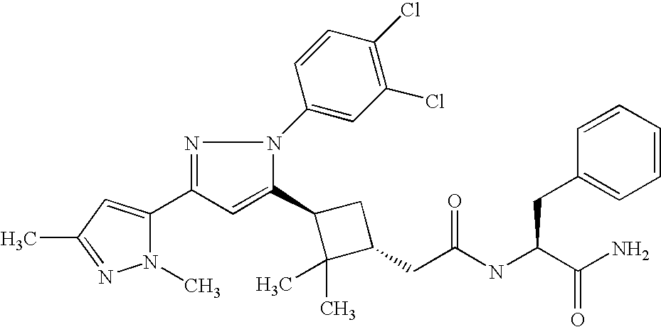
C1(C2=CC(C3=CC(C)=NN3C)=NN2C2=CC(Cl)=C(Cl)C=C2)C(C)(C)C(CC(=O)NC(CC2=CC=CC=C2)C(N)=O)C1
